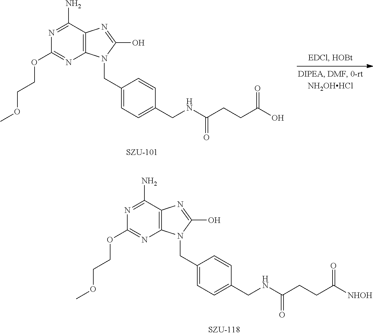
C1=CC(CNC(CCC(=O)O)=O)=CC=C1CN1C(O)=NC2=C1N=C(OCCOC)N=C2N.C1=CC(CNC(CCC(=O)[NHOH])=O)=CC=C1CN1C(O)=NC2=C1N=C(OCCOC)N=C2N
